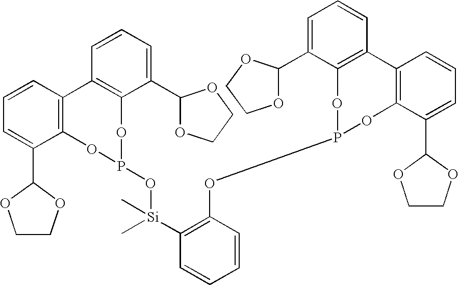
C1=CC=C(C2OCCO2)C2=C1C1=C(C(C3OCCO3)=CC=C1)OP(O[Si](C1=C(OP3OC4=C(C=CC=C4C4OCCO4)C4=C(O3)C(C3OCCO3)=CC=C4)C=CC=C1)(C)C)O2
